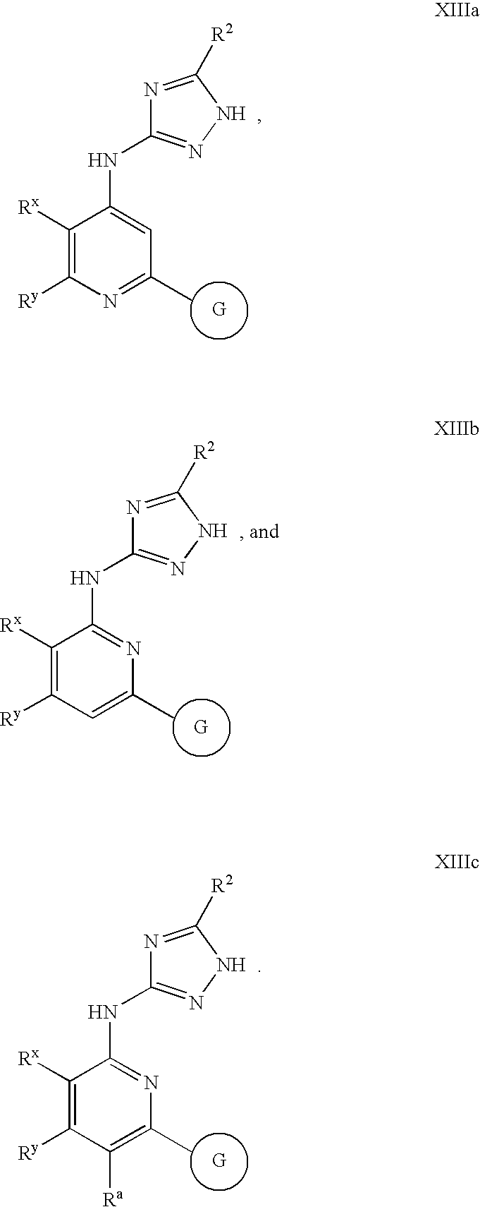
N1=C([R2])NN=C1NC1=CC(C)=NC([Ry])=C1[Rx].N1=C([R2])NN=C1NC1=NC(C)=CC([Ry])=C1[Rx].N1=C([R2])NN=C1NC1=NC(C)=C([Ra])C([Ry])=C1[Rx]
